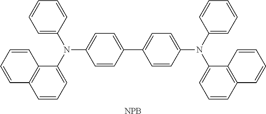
C1=CC=CC2=C1C=CC=C2N(C1=CC=CC=C1)C1=CC=C(C2=CC=C(N(C3=CC=CC=C3)C3=CC=CC4=C3C=CC=C4)C=C2)C=C1.[NPB]
